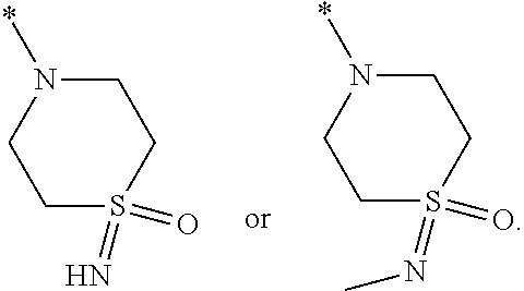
C1N(*)CCS(=O)(=N)C1.C1N(*)CCS(=O)(=NC)C1
